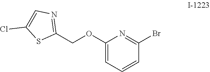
C1(OCC2=NC=C(Cl)S2)=CC=CC(Br)=N1
